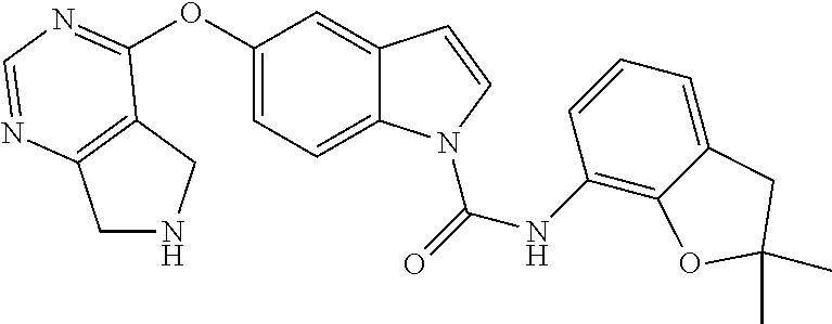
O(C1=CC=C2C(=C1)C=CN2C(=O)NC1=C2C(=CC=C1)CC(C)(C)O2)C1=NC=NC2=C1CNC2
